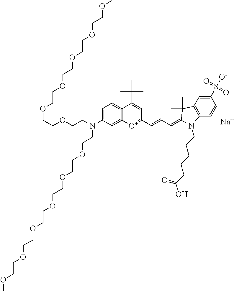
[Na].C(COCCN(CCOCCOCCOCCOCCOCCOC)C1=CC=C2C(=C1)[O+]=C(C=CC=C1C(C)(C)C3=C(C=CC(S(=O)(=O)[O-])=C3)N1CCCCCC(O)=O)C=C2C(C)(C)C)OCCOCCOCCOCCOC
